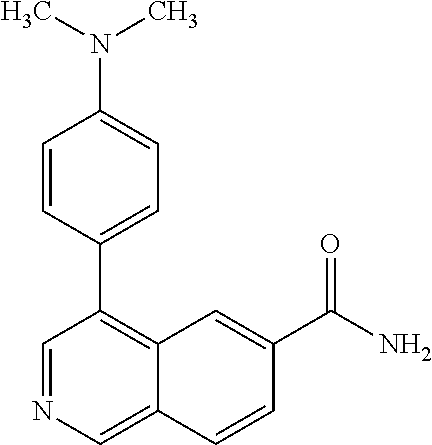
C1=CC(C2=C3C(=CN=C2)C=CC(C(N)=O)=C3)=CC=C1N(C)C
